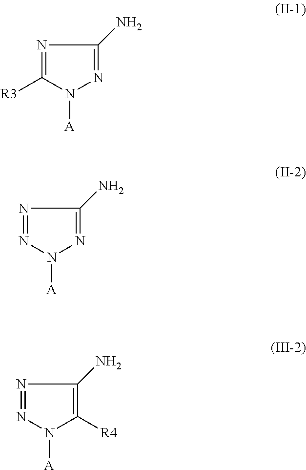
N1=C([R3])N([A])N=C1N.N1=NN([A])N=C1N.N1=NN([A])C([R4])=C1N
